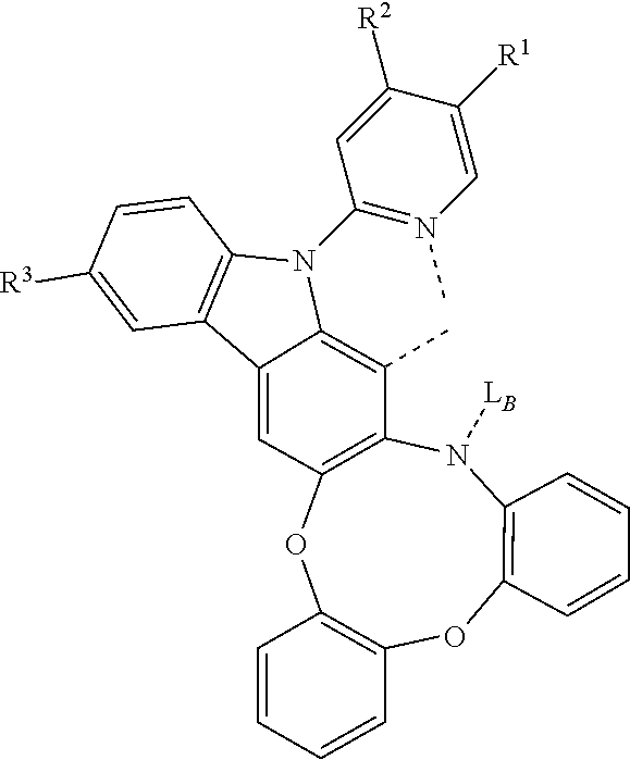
[LB]N1C2=C(OC3=C(OC4=C1C(C)=C1C(=C4)C4=C(N1C1=N(C)C=C([R1])C([R2])=C1)C=CC([R3])=C4)C=CC=C3)C=CC=C2
